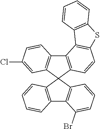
C12=C(C3(C4=C1C=CC(Cl)=C4)C1=C(C4=C3C=CC=C4Br)C=CC=C1)C=CC1=C2C2=C(S1)C=CC=C2
